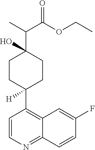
C1CC(C2=C3C(=NC=C2)C=CC(F)=C3)([H])CCC1(C(C)C(OCC)=O)O
